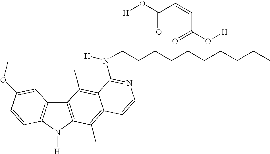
C12=C(N([H])C3=C1C=C(OC)C=C3)C(C)=C1C(=C2C)C(N([H])CCCCCCCCCC)=NC=C1.[H]OC(C=CC(=O)O[H])=O
